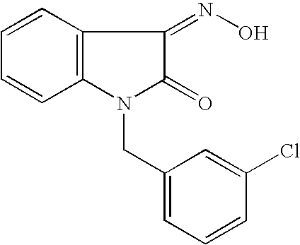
C1=CC2=C(C=C1)N(CC1=CC=CC(Cl)=C1)C(=O)C2=NO
